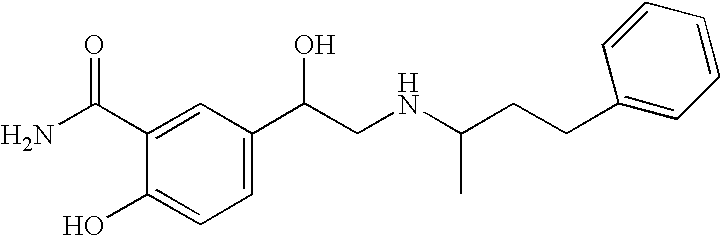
C1(O)=CC=C(C(CNC(CCC2=CC=CC=C2)C)O)C=C1C(N)=O
